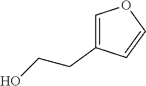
C1=C(CCO)C=CO1
